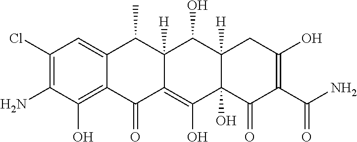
C1(Cl)=C(N)C(O)=C2C(=C1)C(C)C1([H])C(=C(O)C3(O)C([H])(C1O)CC(O)=C(C(N)=O)C3=O)C2=O
